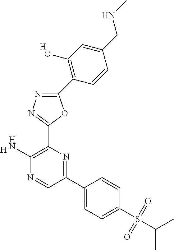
[H].C1(N)=C(C2=NN=C(C3=C(O)C=C(CNC)C=C3)O2)N=C(C2=CC=C(S(C(C)C)(=O)=O)C=C2)C=N1.[H]
